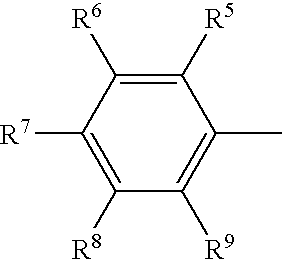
C1([R5])=C([R6])C([R7])=C([R8])C([R9])=C1C
